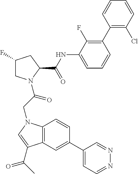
C1(C2=C(F)C(NC(C3CC(F)CN3C(=O)CN3C4=C(C=C(C5=CC=NN=C5)C=C4)C(C(=O)C)=C3)=O)=CC=C2)=C(Cl)C=CC=C1
